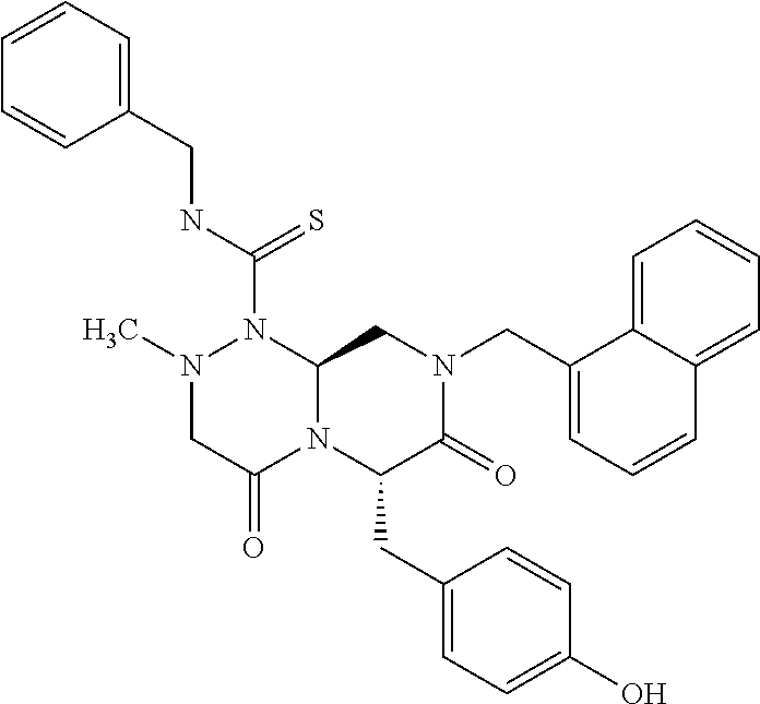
N1(C)CC(=O)N2C(N1C(NCC1=CC=CC=C1)=S)CN(CC1=CC=CC3=CC=CC=C13)C(=O)C2CC1=CC=C(O)C=C1
